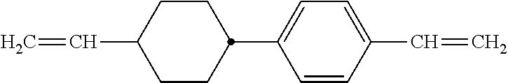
C1=CC(C=C)=CC=C1C1CCC(C=C)CC1
